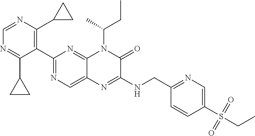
C1=NC(C2CC2)=C(C2=NC=C3C(=N2)N(C(CC)C)C(=O)C(NCC2=NC=C(S(=O)(=O)CC)C=C2)=N3)C(C2CC2)=N1
